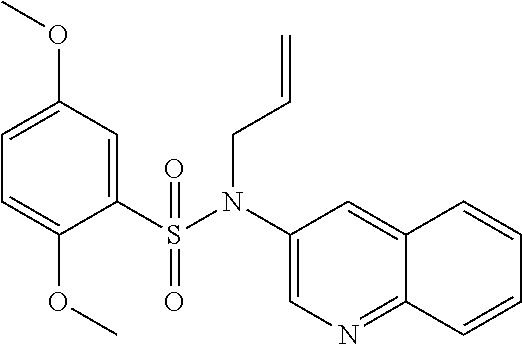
C1=C(OC)C=C(S(N(C2=CN=C3C(=C2)C=CC=C3)CC=C)(=O)=O)C(OC)=C1
